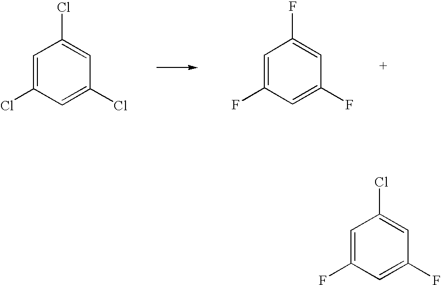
C1=C(Cl)C=C(Cl)C=C1Cl.C1=C(F)C=C(F)C=C1F.C1=C(F)C=C(F)C=C1Cl
